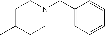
C1C(C)CCN(CC2=CC=CC=C2)C1
